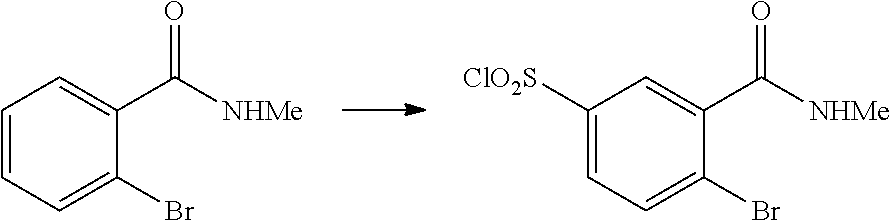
C1=CC=C(Br)C(C([NHMe])=O)=C1.C1([ClO2S])=CC=C(Br)C(C([NHMe])=O)=C1
